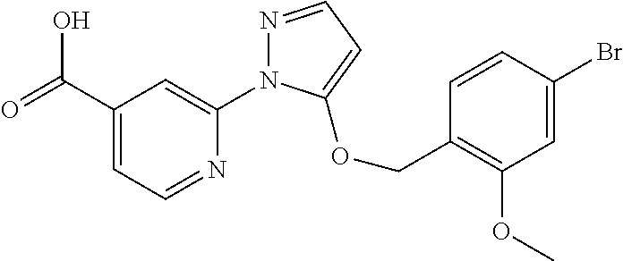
C1(C(=O)O)=CC=NC(N2N=CC=C2OCC2=C(OC)C=C(Br)C=C2)=C1
